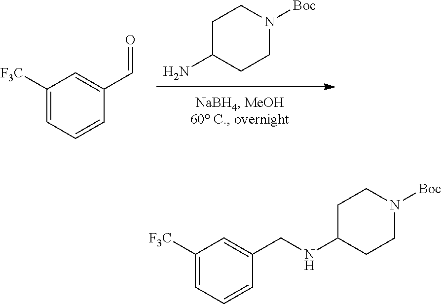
C1C(N)CCN([Boc])C1.C1([F3C])=CC=CC(C=O)=C1.C1([F3C])=CC=CC(CNC2CCN([Boc])CC2)=C1
